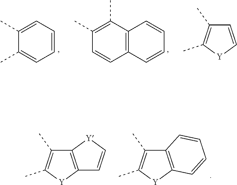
C1(C)=CC=CC=C1C.C1(C)=C(C)C2=C(C=C1)C=CC=C2.C1=C[Y]C(C)=C1C.C12=C([Y]C(C)=C1C)C=C[Y]2.C12=C([Y]C(C)=C1C)C=CC=C2
